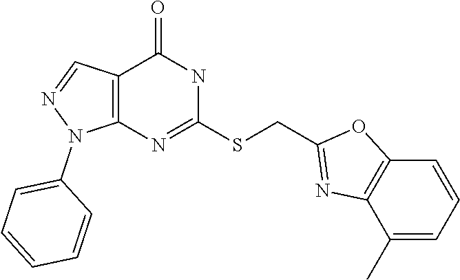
C12=C(N=C(SCC3=NC4=C(O3)C=CC=C4C)NC1=O)N(C1=CC=CC=C1)N=C2
